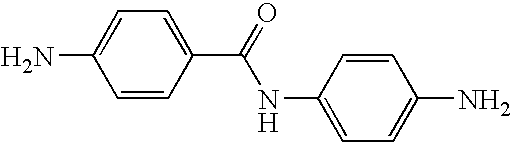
C1=CC(C(=O)NC2=CC=C(N)C=C2)=CC=C1N
